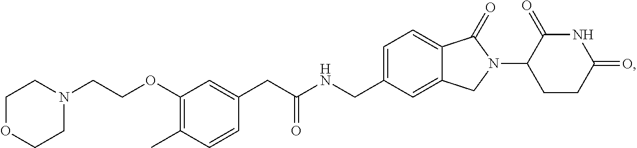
C(NCC1=CC=C2C(=C1)CN(C1CCC(=O)NC1=O)C2=O)(CC1=CC(OCCN2CCOCC2)=C(C)C=C1)=O
